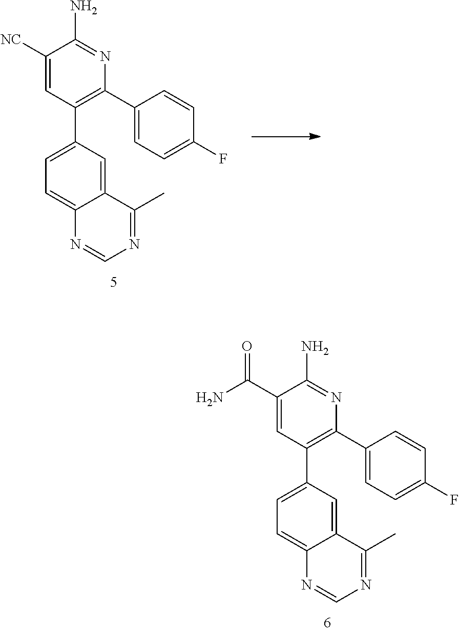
C1([NC])=CC(C2=CC=C3C(=C2)C(C)=NC=N3)=C(C2=CC=C(F)C=C2)N=C1N.C1(C(=O)N)=CC(C2=CC=C3C(=C2)C(C)=NC=N3)=C(C2=CC=C(F)C=C2)N=C1N
